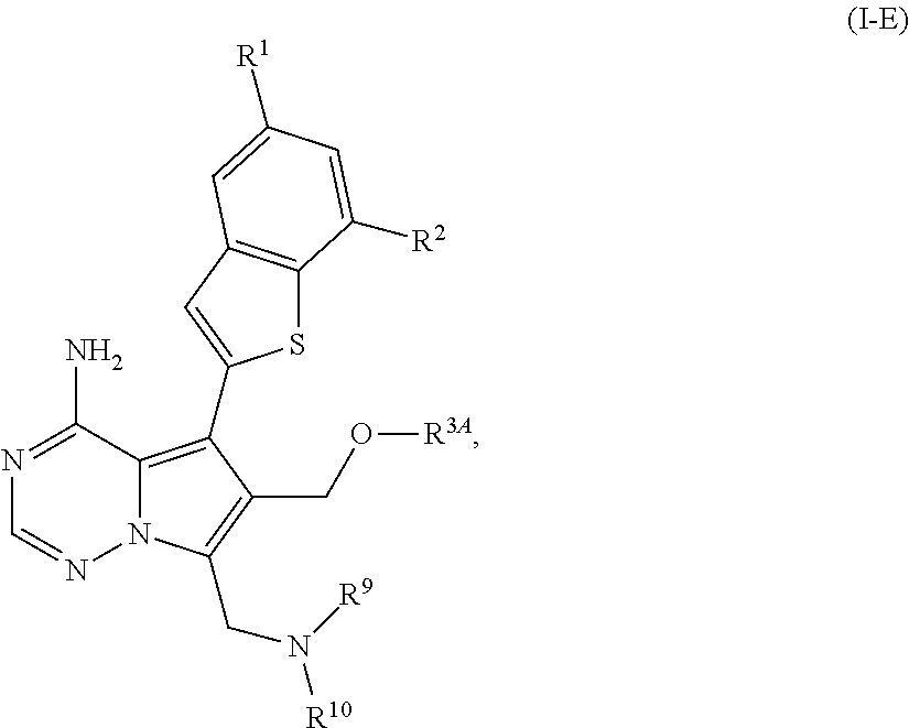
N1=C(N)C2=C(C3=CC4=C(S3)C([R2])=CC([R1])=C4)C(CO[R3A])=C(CN([R10])[R9])N2N=C1
